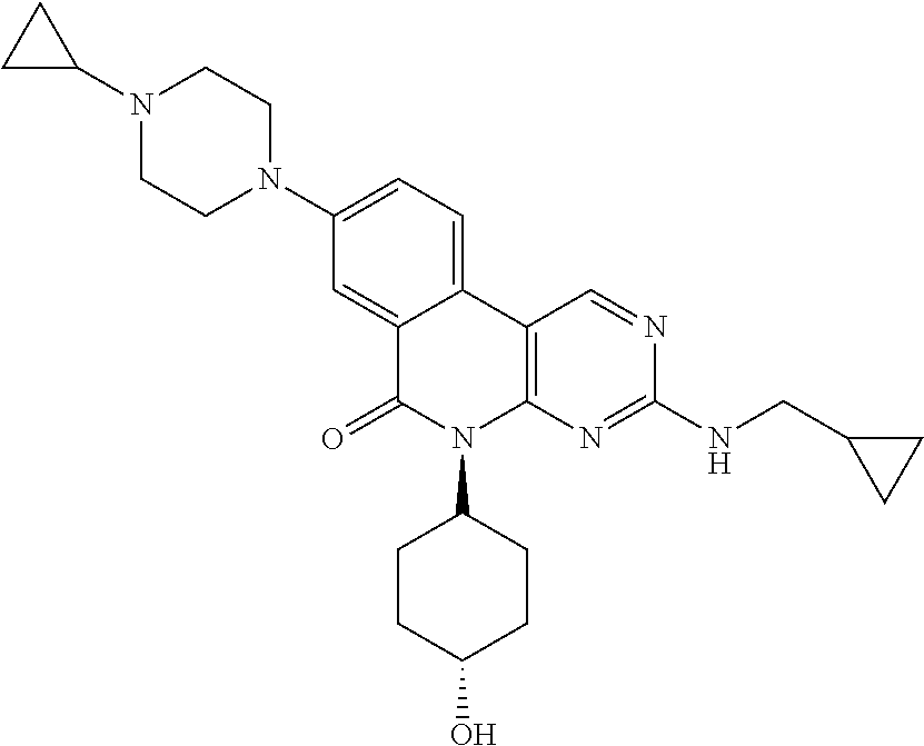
C1(N2CCN(C3CC3)CC2)=CC=C2C(=C1)C(=O)N(C1CCC(O)CC1)C1=C2C=NC(NCC2CC2)=N1
